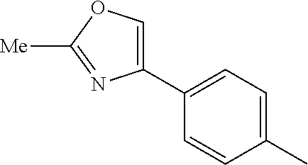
C1(C2=CC=C(C)C=C2)=COC([Me])=N1
